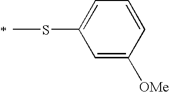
C1=C([OMe])C=CC=C1SC
